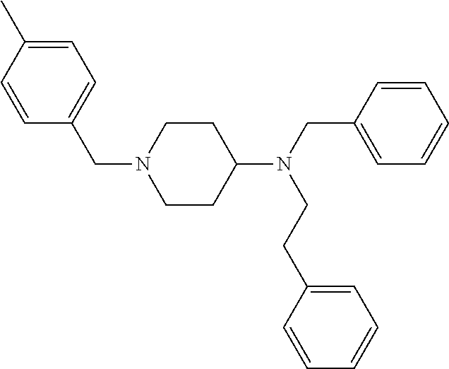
C1CC(N(CC2=CC=CC=C2)CCC2=CC=CC=C2)CCN1CC1=CC=C(C)C=C1
